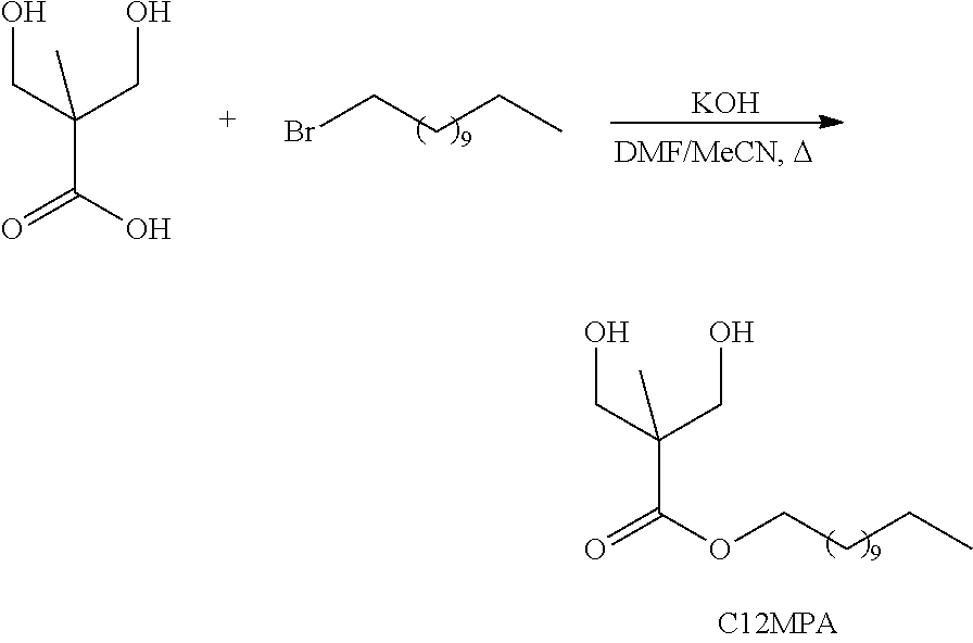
C(C(CO)(CO)C)(O)=O.BrCCCC.[KOH].C(C(CO)(CO)C)(OCCCC)=O
